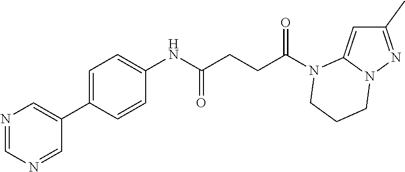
C1(C)=NN2C(=C1)N(C(CCC(NC1=CC=C(C3=CN=CN=C3)C=C1)=O)=O)CCC2
